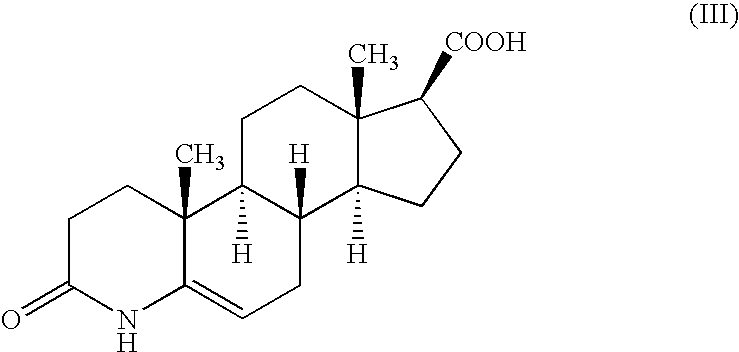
C1C(=O)NC2=CCC3([H])C([H])(C2(C)C1)CCC1(C)C3([H])CCC1[COOH]
